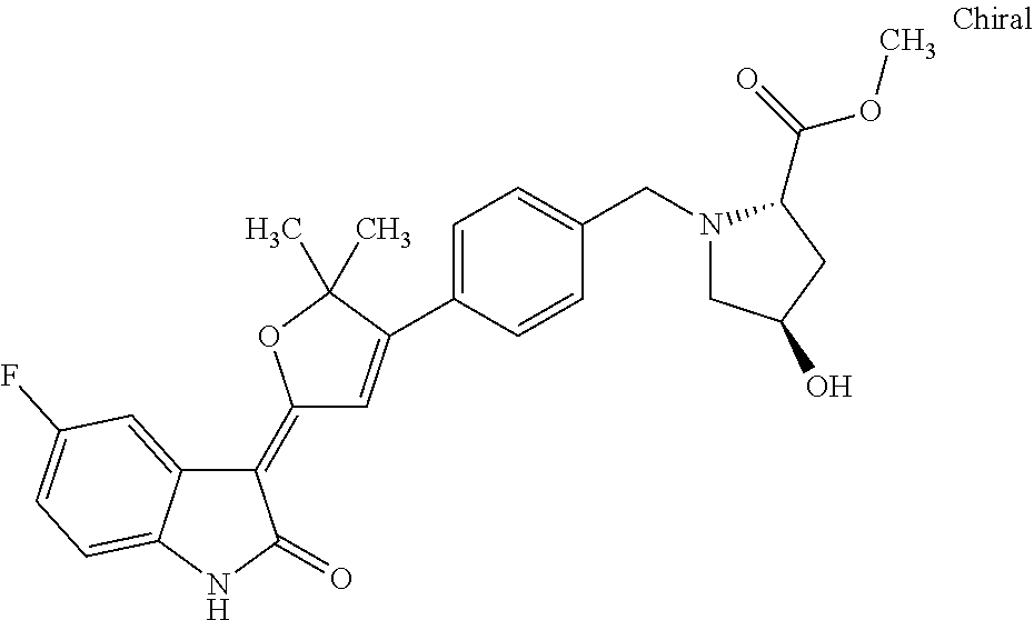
C1(=C2C=C(C3=CC=C(CN4CC(O)CC4C(OC)=O)C=C3)C(C)(C)O2)C2=CC(F)=CC=C2NC1=O
